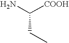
C(C)C([COOH])N
